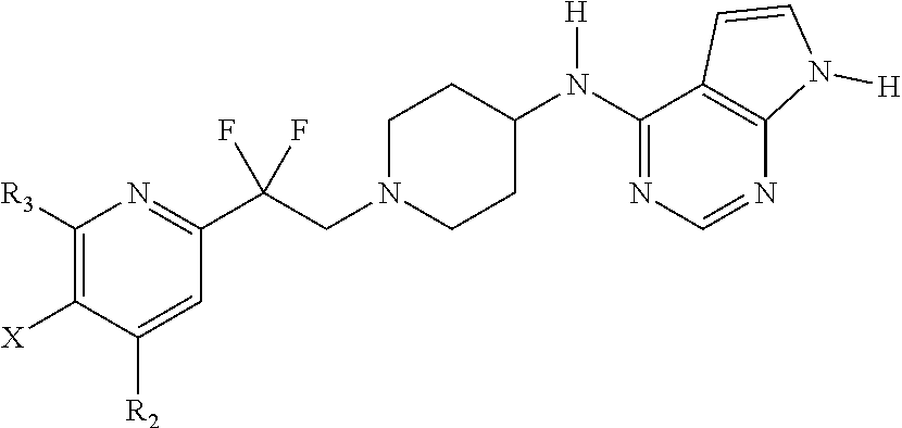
C1([R3])=C([X])C([R2])=CC(C(CN2CCC(N(C3=NC=NC4=C3C=CN4[H])[H])CC2)(F)F)=N1
